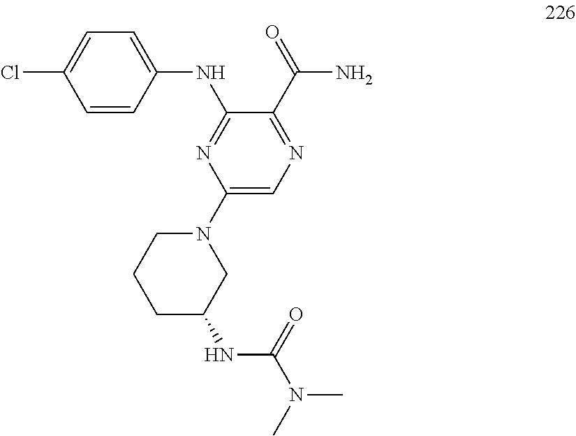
N(C1=NC(N2CCCC(NC(N(C)C)=O)C2)=CN=C1C(=O)N)C1=CC=C(Cl)C=C1
